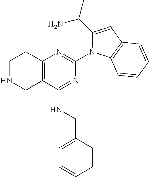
C12=C(C(NCC3=CC=CC=C3)=NC(N3C(C(C)N)=CC4=C3C=CC=C4)=N1)CNCC2
